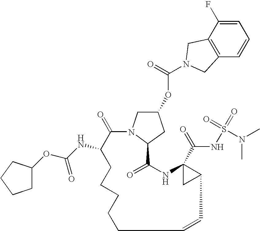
C1=C(F)C2=C(C=C1)CN(C(=O)OC1CN3C(C1)C(=O)NC1(C(=O)NS(=O)(=O)N(C)C)CC1C=CCCCCCC(NC(OC1CCCC1)=O)C3=O)C2
